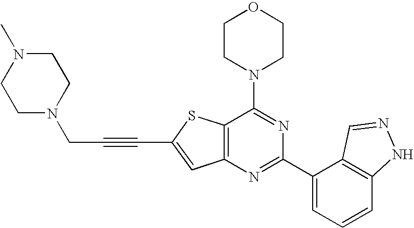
C1CN(C2=NC(C3=CC=CC4=C3C=NN4)=NC3=C2SC(C#CCN2CCN(C)CC2)=C3)CCO1
